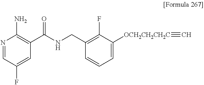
N1=CC(F)=CC(C(NCC2=C(F)C([OCH2CH2CH2C]#C)=CC=C2)=O)=C1N
